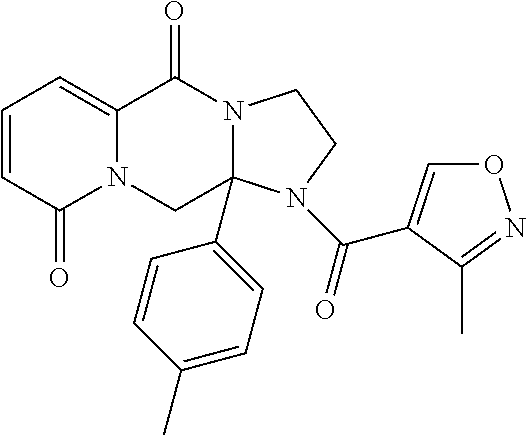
N12C(=CC=CC1=O)C(=O)N1C(C3=CC=C(C)C=C3)(C2)N(C(=O)C2=CON=C2C)CC1
